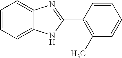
C1=CC=C2C(=C1)N=C(C1=C(C)C=CC=C1)N2
